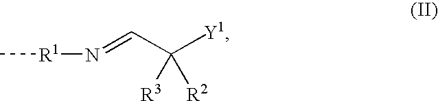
C[R1]N=CC([Y1])([R3])[R2]
